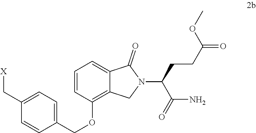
C1(C[X])=CC=C(COC2=C3C(=CC=C2)C(=O)N(C(C(N)=O)CCC(OC)=O)C3)C=C1
